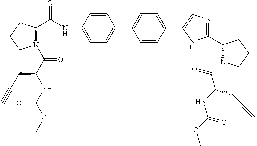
C1=CC(NC(C2N(C(C(NC(OC)=O)CC#C)=O)CCC2)=O)=CC=C1C1=CC=C(C2=CN=C(C3N(C(C(NC(OC)=O)CC#C)=O)CCC3)N2)C=C1
